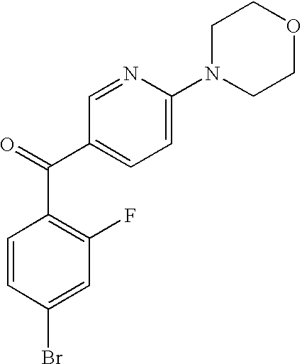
C(C1=C(F)C=C(Br)C=C1)(C1=CC=C(N2CCOCC2)N=C1)=O
